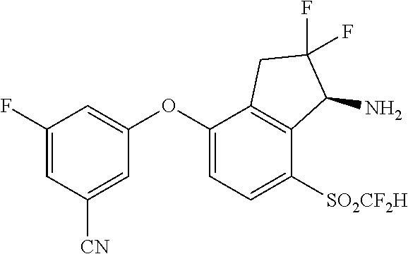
C1(F)=CC([CN])=CC(OC2=CC=C([SO2CF2H])C3=C2CC(F)(F)C3N)=C1
